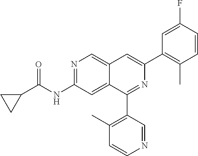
N1=C(NC(C2CC2)=O)C=C2C(=C1)C=C(C1=C(C)C=CC(F)=C1)N=C2C1=C(C)C=CN=C1
